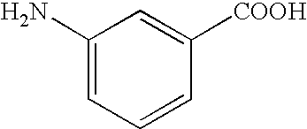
C1(N)=CC=CC([COOH])=C1
